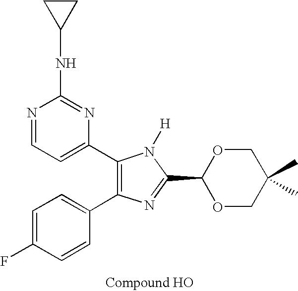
C1=C(F)C=CC(C2=C(C3=CC=NC(NC4CC4)=N3)N([H])C(C3OCC(C)(C)CO3)=N2)=C1
